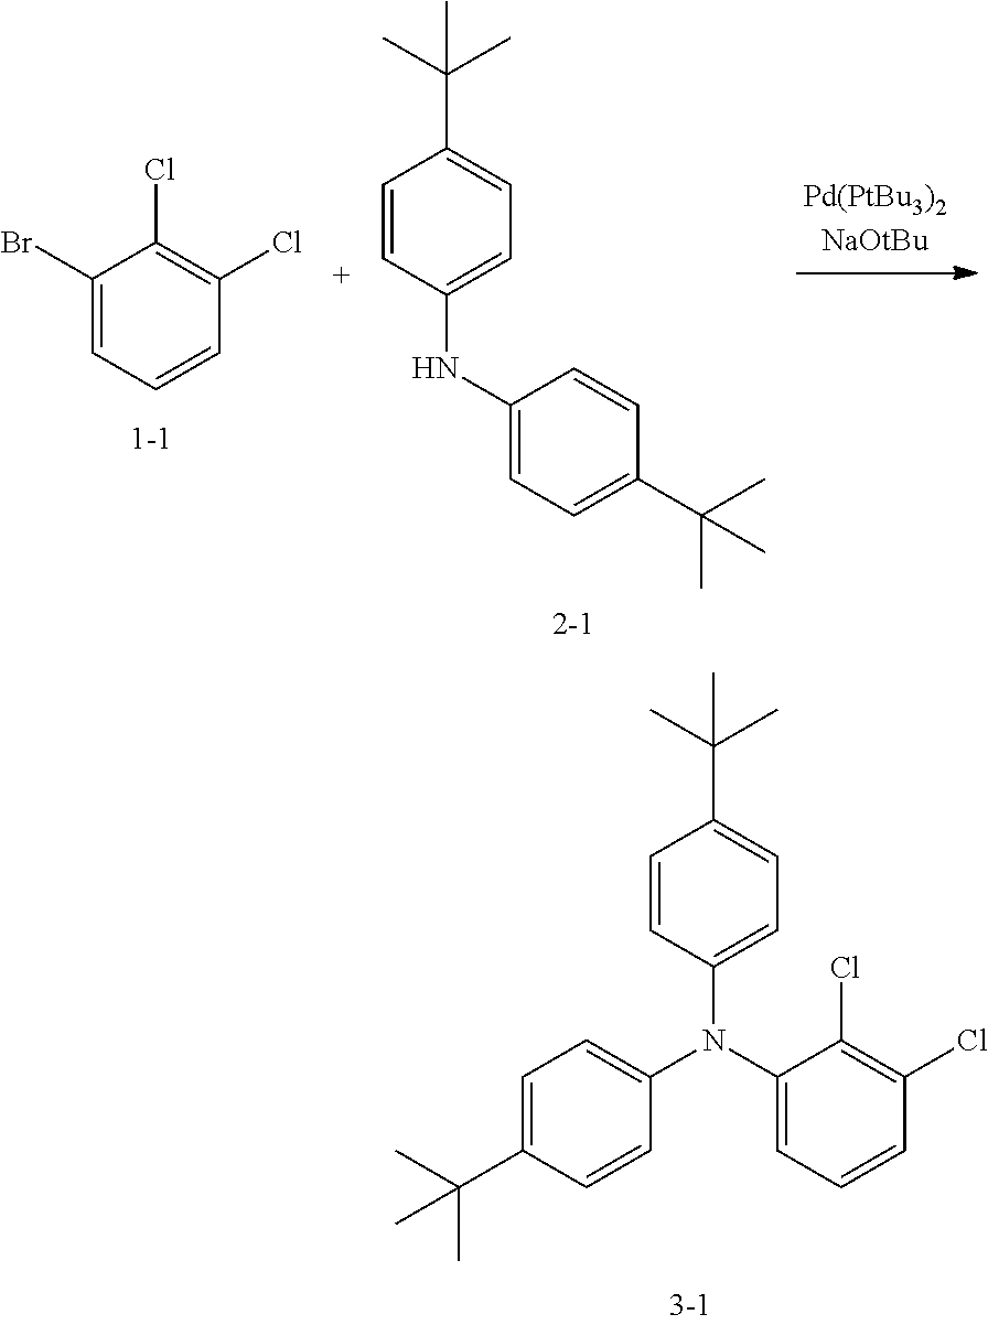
C1=CC(N(C2=CC=CC(Cl)=C2Cl)C2=CC=C(C(C)(C)C)C=C2)=CC=C1C(C)(C)C.C1(Br)=CC=CC(Cl)=C1Cl.C1=CC(NC2=CC=C(C(C)(C)C)C=C2)=CC=C1C(C)(C)C
